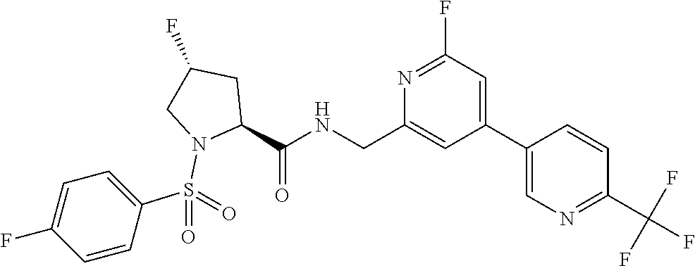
N1=C(F)C=C(C2=CN=C(C(F)(F)F)C=C2)C=C1CNC(C1N(S(C2=CC=C(F)C=C2)(=O)=O)CC(F)C1)=O
